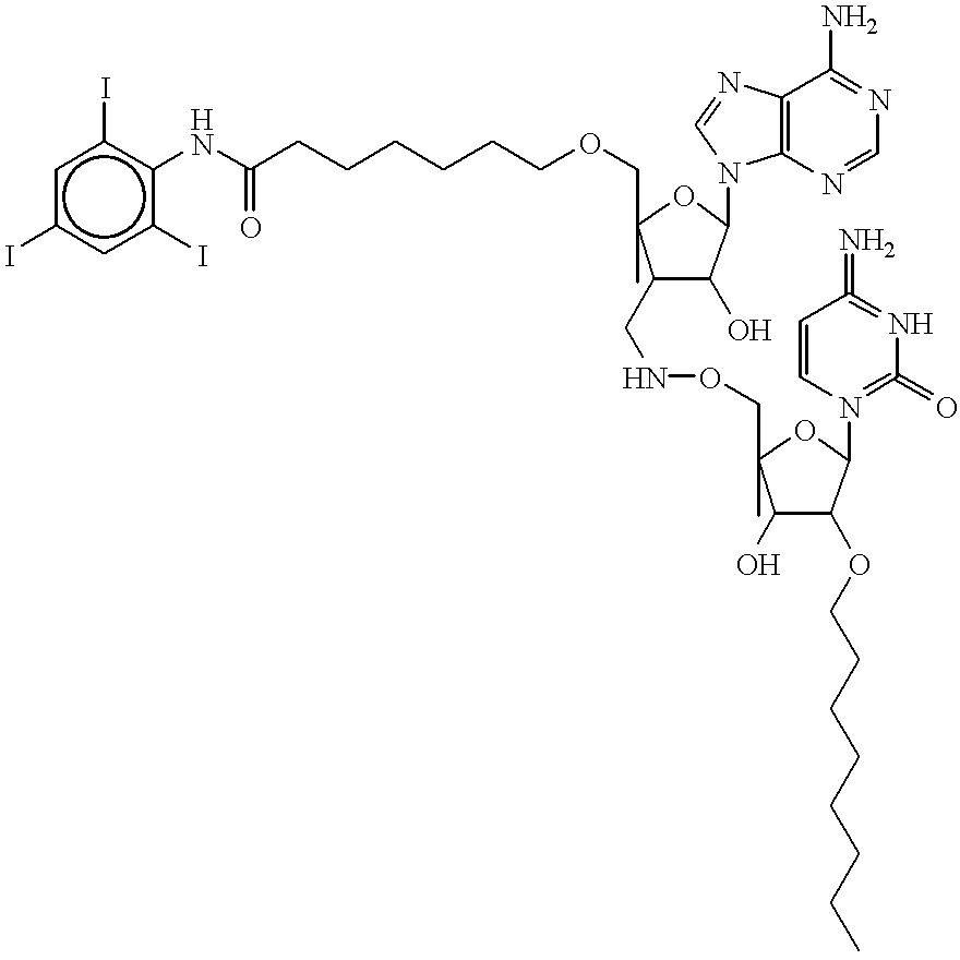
c1c(I)cc(I)c(NC(CCCCCCOCC2(C)C(CNOCC3(C)C(O)C(OCCCCCCCC)C(N4=C(=O)N=C(=N)C=C4)O3)C(O)C(N3C4=C(N=C3)C(N)=NC=N4)O2)=O)c1I
